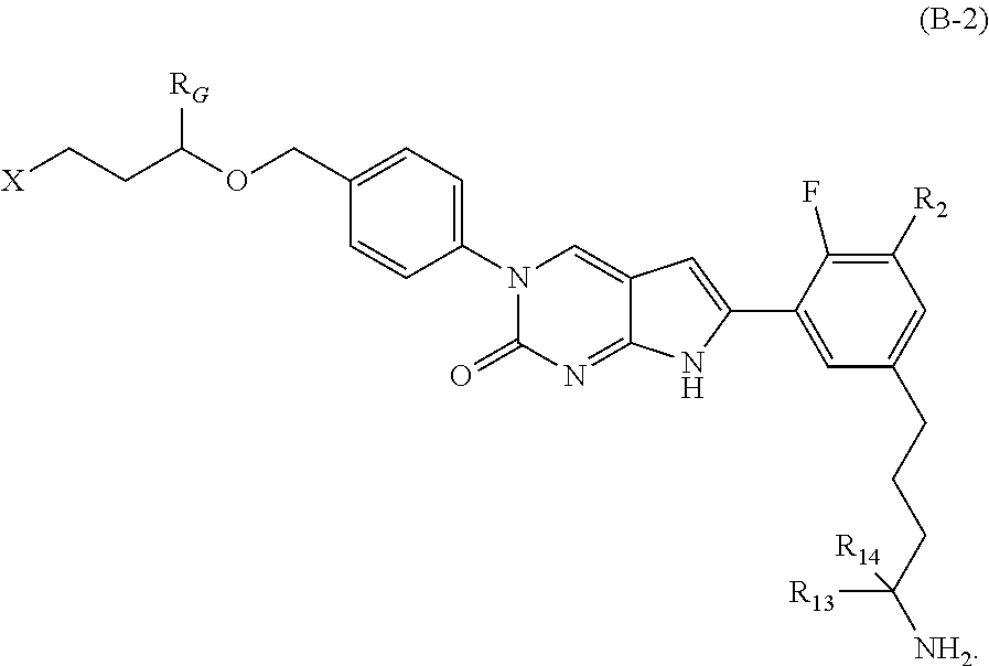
N1(C2=CC=C(COC(CC[X])[RG])C=C2)C(=O)N=C2C(=C1)C=C(C1=CC(CCCC([NH2])([R13])[R14])=CC([R2])=C1F)N2
